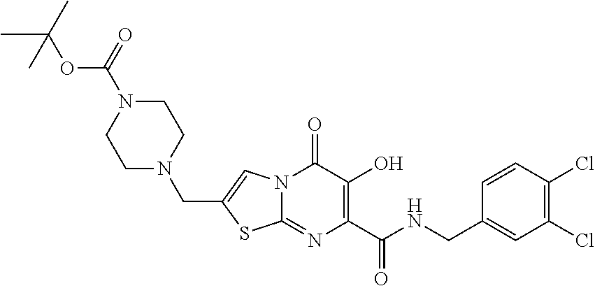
C1(Cl)=C(Cl)C=CC(CNC(C2=C(O)C(=O)N3C(=N2)SC(CN2CCN(C(=O)OC(C)(C)C)CC2)=C3)=O)=C1
